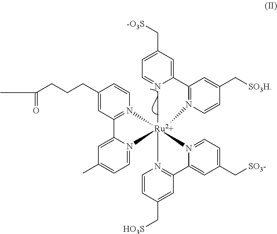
[-O3S]CC1=CC=N2C(=C1)C1=N(C=CC(C[SO3H])=C1)[Ru2+]213(N2=C(C=C(C[HO3S])C=C2)C2=CC(C[SO3-])=CC=N21)N1=C(C=C(CCCC(=O)CC)C=C1)C1=CC(C)=CC=N13
